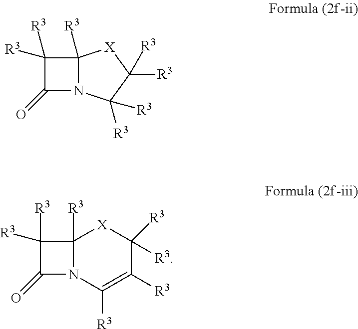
C12([R3])N(C([R3])([R3])C([R3])([R3])[X]1)C(=O)C2([R3])[R3].C1([R3])([R3])C(=O)N2C1([R3])[X]C([R3])([R3])C([R3])=C2[R3]
